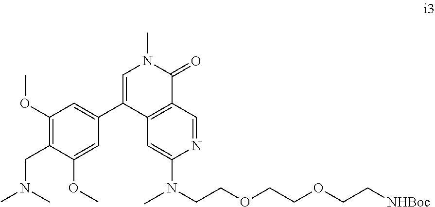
C1(OC)=C(CN(C)C)C(OC)=CC(C2=CN(C)C(=O)C3=C2C=C(N(CCOCCOCC[NHBoc])C)N=C3)=C1
